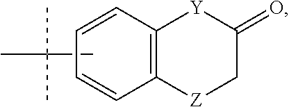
C12=C([Z]CC(=O)[Y]1)C=CC=C2.CC(C)(C)C
